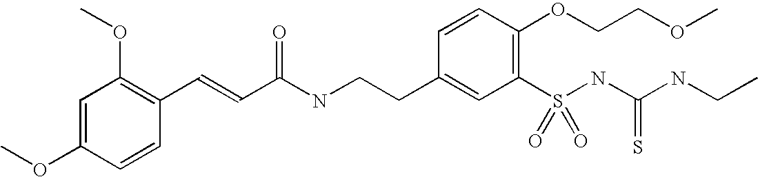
C1=C(OC)C=CC(C=CC(NCCC2=CC(S(NC(NCC)=S)(=O)=O)=C(OCCOC)C=C2)=O)=C1OC
